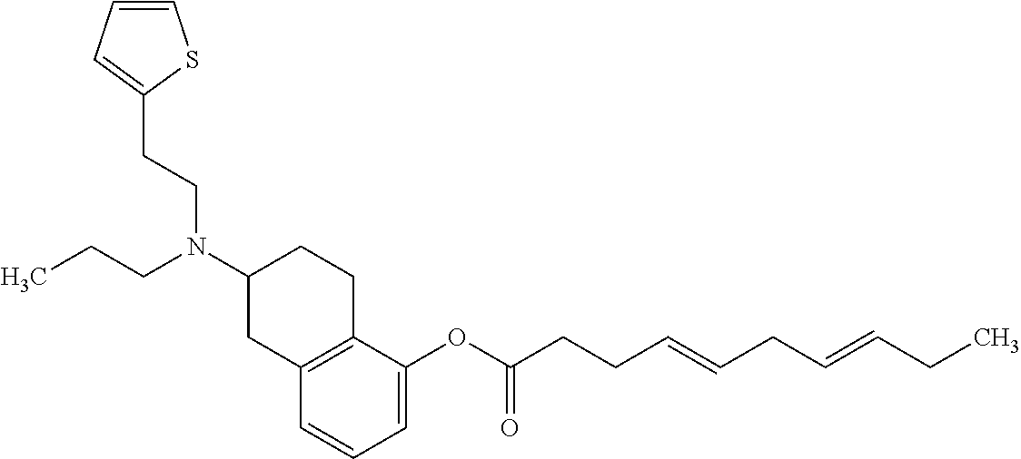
C12=C(CCC(N(CCC)CCC3=CC=CS3)C1)C(OC(CCC=CCC=CCC)=O)=CC=C2
